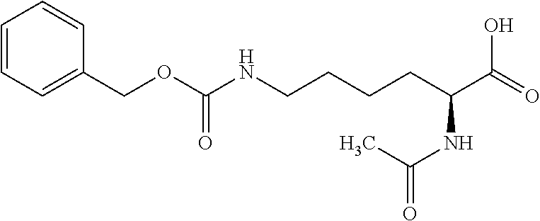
C1=CC=C(COC(NCCCCC(C(=O)O)NC(=O)C)=O)C=C1
